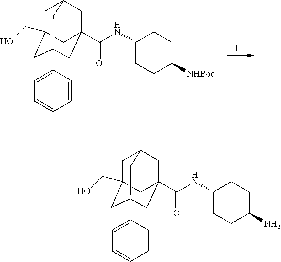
[H].C1C2(CO)CC3(C4=CC=CC=C4)CC(C(NC4CCC([NHBoc])CC4)=O)(CC1C3)C2.C1C2(CO)CC3(C4=CC=CC=C4)CC(C(NC4CCC(N)CC4)=O)(CC1C3)C2
